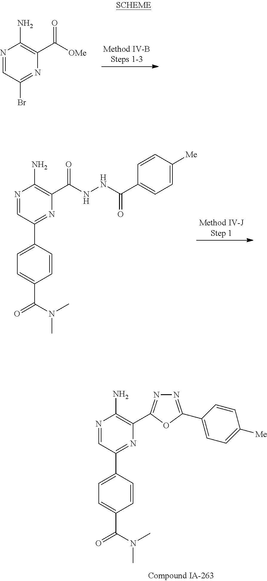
N1=CC(Br)=NC(C([OMe])=O)=C1N.N1=CC(C2=CC=C(C(=O)N(C)C)C=C2)=NC(C(=O)NNC(=O)C2=CC=C([Me])C=C2)=C1N.N1=CC(C2=CC=C(C(N(C)C)=O)C=C2)=NC(C2=NN=C(C3=CC=C([Me])C=C3)O2)=C1N
